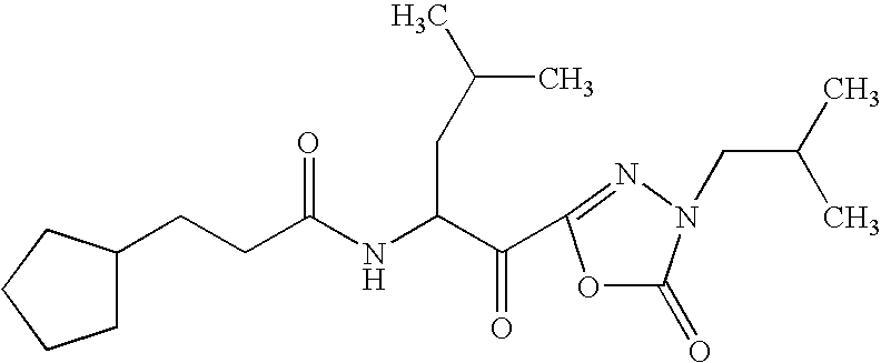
C(C(NC(C(=O)C1=NN(CC(C)C)C(=O)O1)CC(C)C)=O)CC1CCCC1
